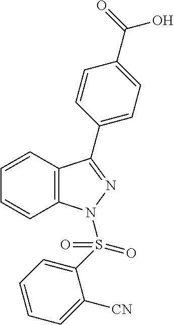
C1=CC2=C(C=C1)C(C1=CC=C(C(=O)O)C=C1)=NN2S(C1=CC=CC=C1[CN])(=O)=O
